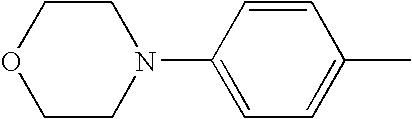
C1OCCN(C2=CC=C(C)C=C2)C1
